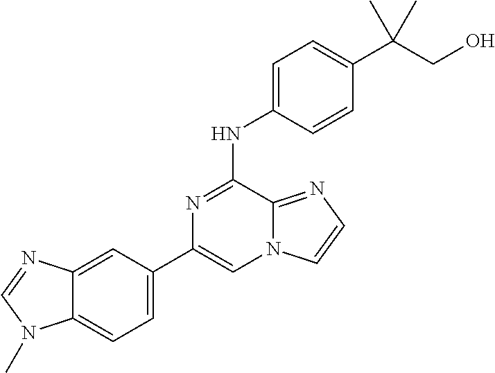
C12=CC(C3=CN4C(=NC=C4)C(NC4=CC=C(C(CO)(C)C)C=C4)=N3)=CC=C1N(C)C=N2
